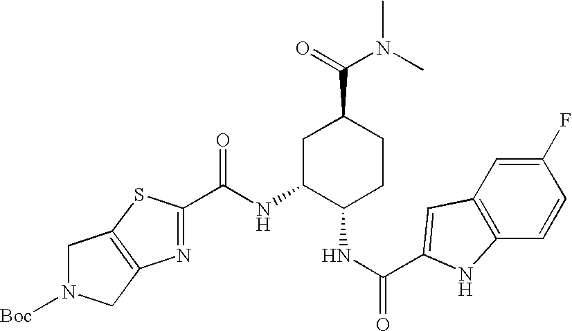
C(NC1C(NC(=O)C2=CC3=C(C=CC(F)=C3)N2)CCC(C(N(C)C)=O)C1)(=O)C1=NC2=C(S1)CN([Boc])C2
